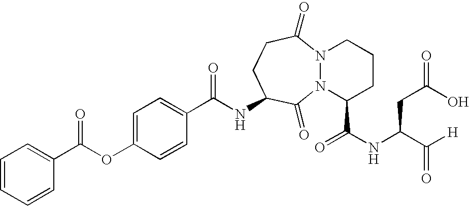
C(NC1CCC(=O)N2N(C1=O)C(C(NC(C([H])=O)CC(O)=O)=O)CCC2)(C1=CC=C(OC(C2=CC=CC=C2)=O)C=C1)=O
